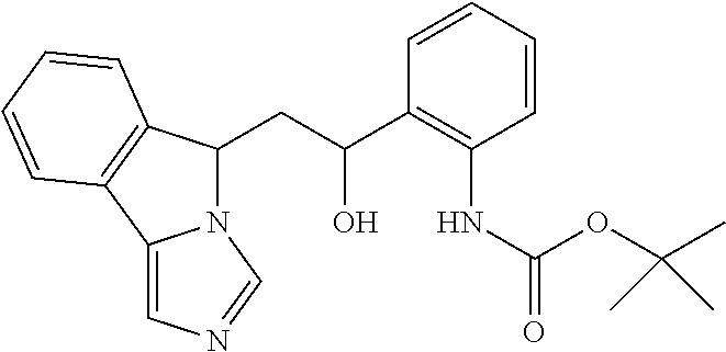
C12=CN=CN1C(CC(C1=C(NC(=O)OC(C)(C)C)C=CC=C1)O)C1=C2C=CC=C1
